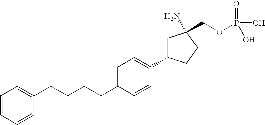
C1=C(CCCCC2=CC=CC=C2)C=CC(C2CC(N)(COP(O)(=O)O)CC2)=C1
